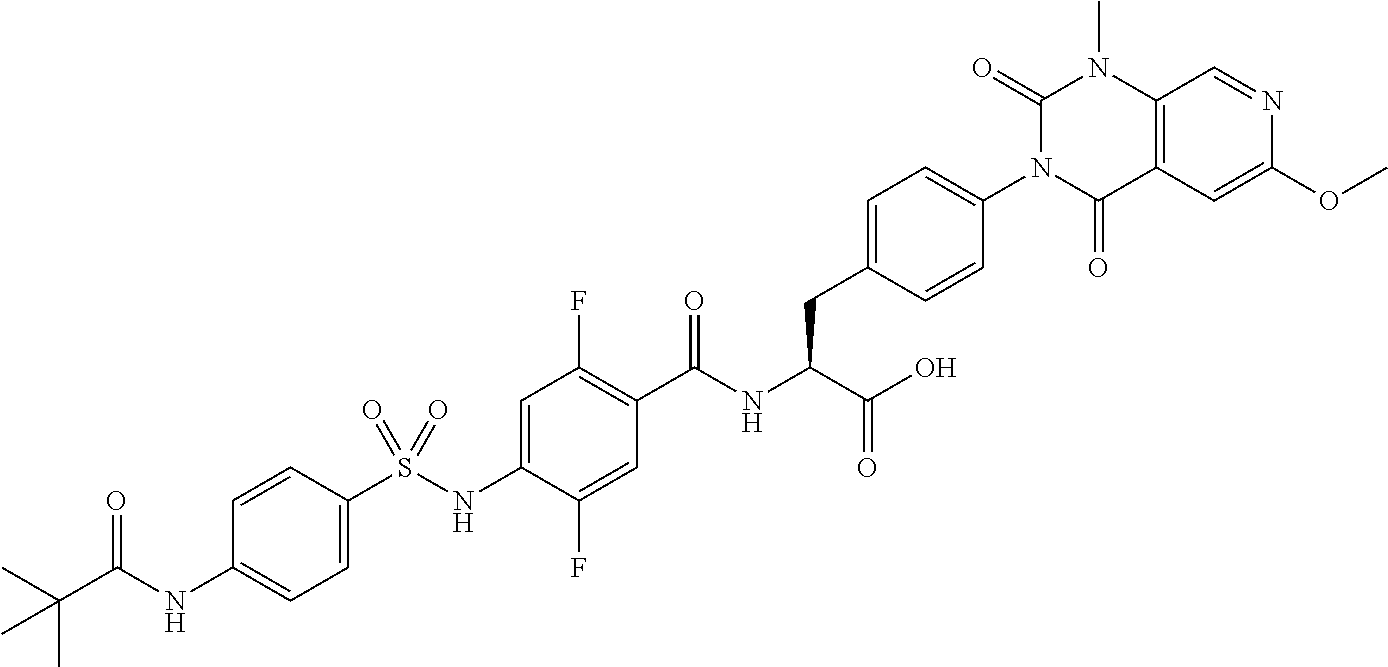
C1=C(S(NC2=CC(F)=C(C(NC(C(O)=O)CC3=CC=C(N4C(=O)C5=C(N(C)C4=O)C=NC(OC)=C5)C=C3)=O)C=C2F)(=O)=O)C=CC(NC(C(C)(C)C)=O)=C1
